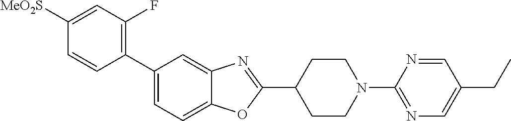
C1([MeO2S])=CC(F)=C(C2=CC=C3C(=C2)N=C(C2CCN(C4=NC=C(CC)C=N4)CC2)O3)C=C1
